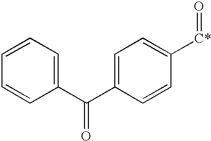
C1=CC=C(C(C2=CC=C([C*]=O)C=C2)=O)C=C1
